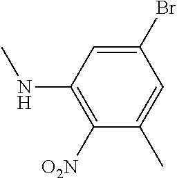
C1(Br)=CC(NC)=C([O2N])C(C)=C1
